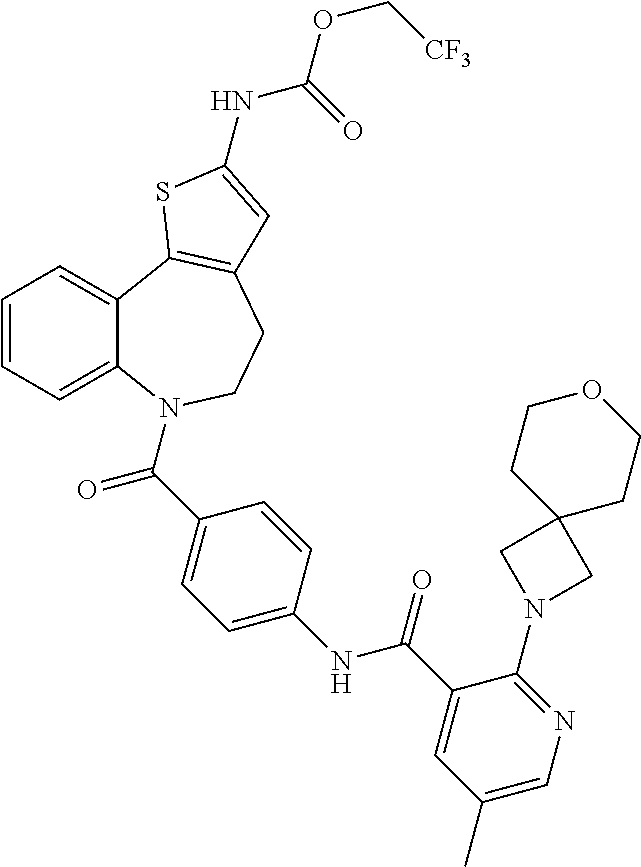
C1=CC=C2C(=C1)C1=C(CCN2C(=O)C2=CC=C(NC(=O)C3=CC(C)=CN=C3N3CC4(C3)CCOCC4)C=C2)C=C(NC(=O)OC[CF3])S1
